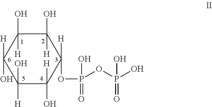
C1(O)([H])C(O)([H])C([H])(O)C(O)([H])C(O)([H])C1([H])OP(OP(O)(=O)O)(=O)O
